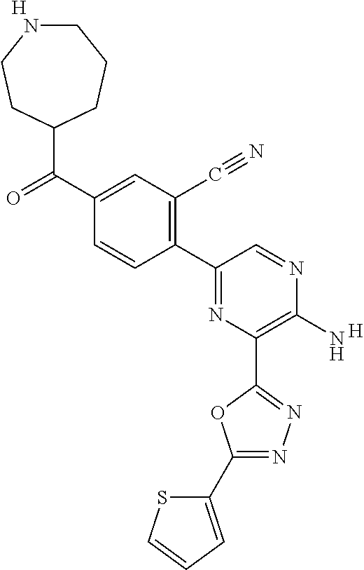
[H].C1(N)=C(C2=NN=C(C3=CC=CS3)O2)N=C(C2=C(C#N)C=C(C(C3CCCNCC3)=O)C=C2)C=N1.[H]
